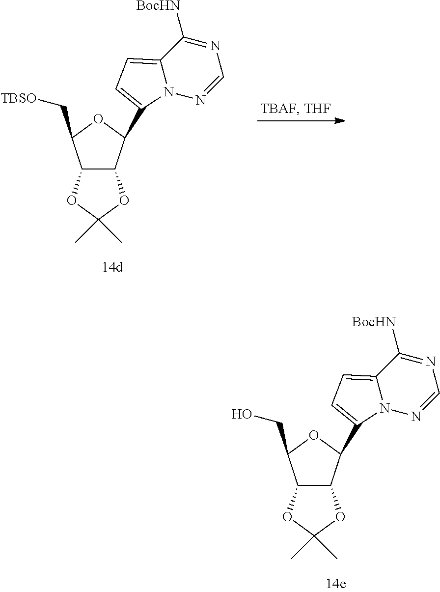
C12C(C(C3=CC=C4N3N=CN=C4[BocHN])OC1C[TBSO])OC(C)(C)O2.C12C(C(C3=CC=C4N3N=CN=C4[BocHN])OC1CO)OC(C)(C)O2
